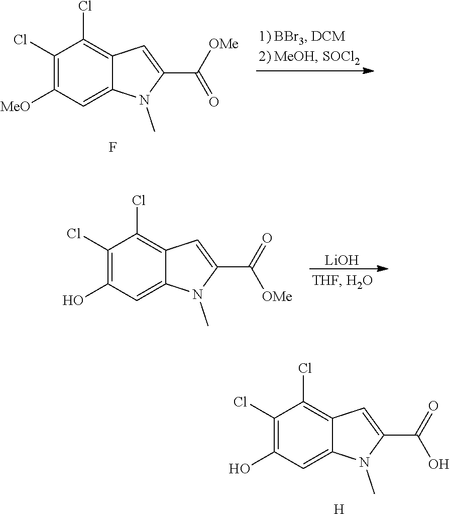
C1(Cl)=C2C(=CC([MeO])=C1Cl)N(C)C(C([OMe])=O)=C2.F.C1(Cl)=C2C(=CC(O)=C1Cl)N(C)C(C(=O)[OMe])=C2.[LiOH].C1(Cl)=C2C(=CC(O)=C1Cl)N(C)C(C(=O)O)=C2.[H]
